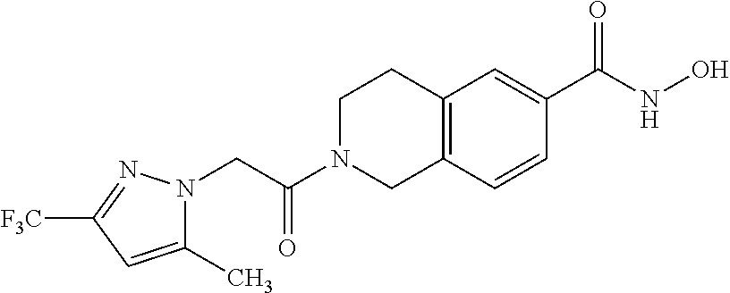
C(N1CC2=C(CC1)C=C(C(NO)=O)C=C2)(=O)CN1C(C)=CC([F3C])=N1
